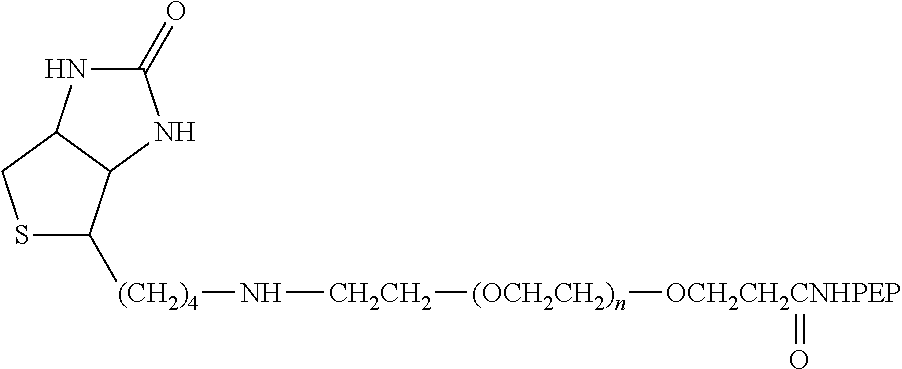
S1C([(CH2)4]N[CH2CH2][(OCH2CH2)n][OCH2CH2CNHPEP]=O)C2C(C1)NC(=O)N2
